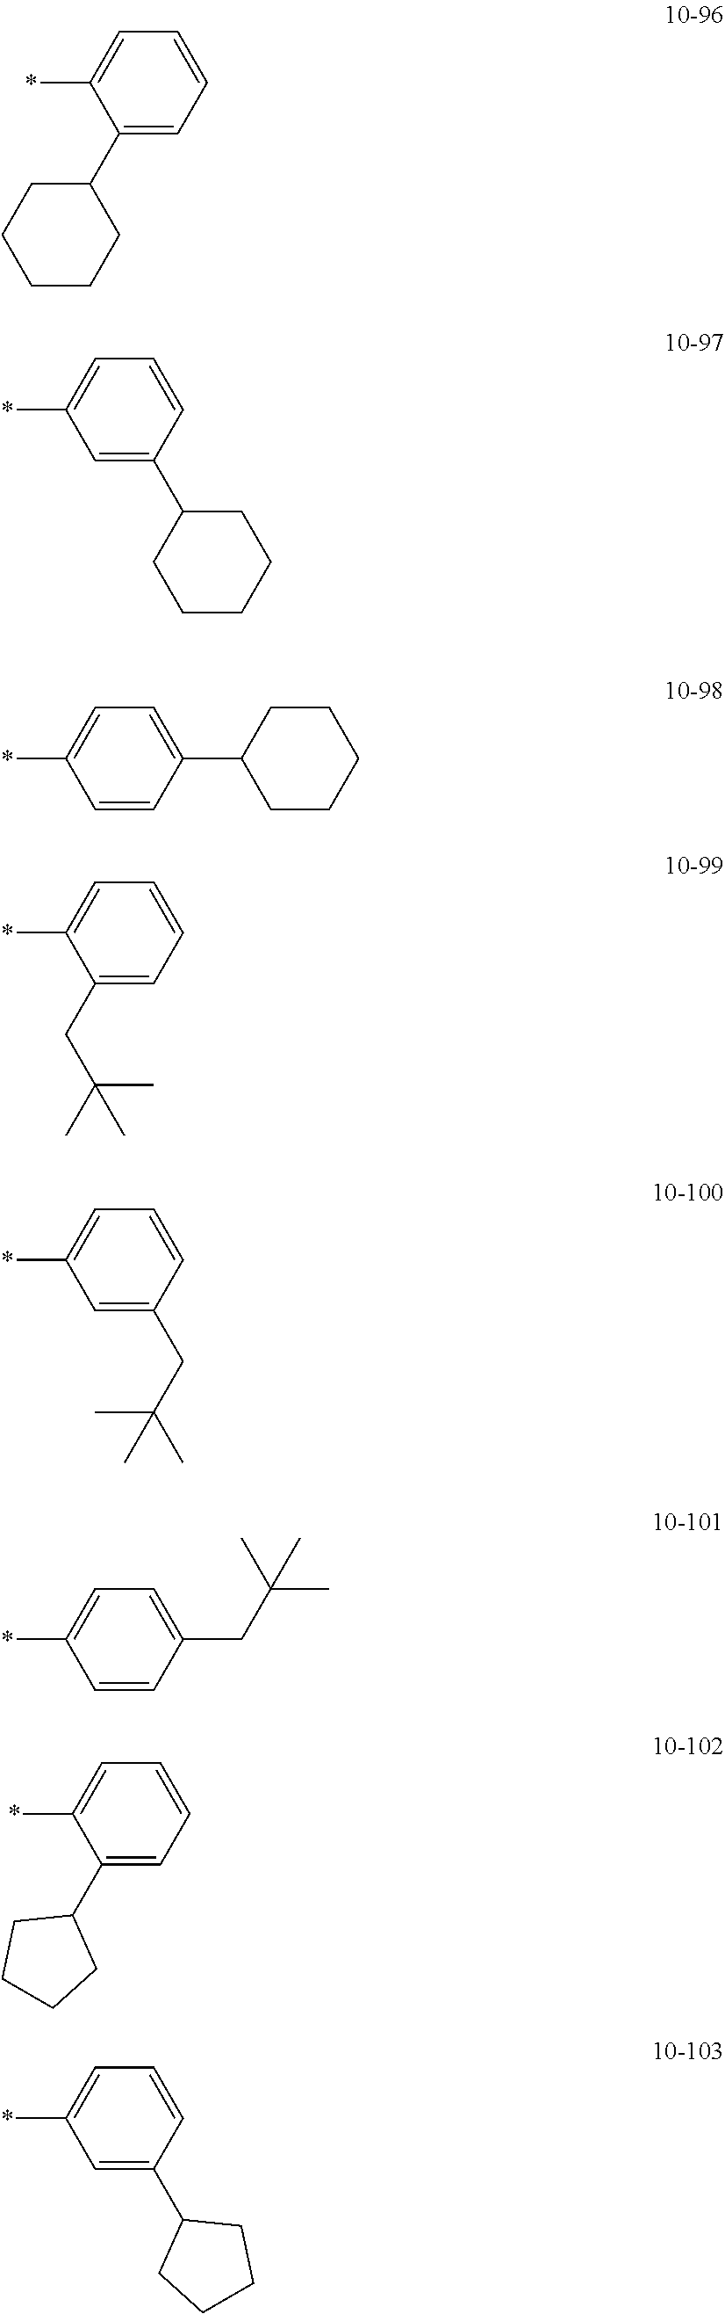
C1=C(*)C(C2CCCCC2)=CC=C1.C1=C(*)C=C(C2CCCCC2)C=C1.C1=C(*)C=CC(C2CCCCC2)=C1.C1=C(*)C(CC(C)(C)C)=CC=C1.C1=C(*)C=C(CC(C)(C)C)C=C1.C1=C(*)C=CC(CC(C)(C)C)=C1.C1=C(*)C(C2CCCC2)=CC=C1.C1=C(*)C=C(C2CCCC2)C=C1
